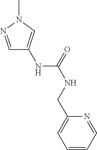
C1=NN(C)C=C1NC(NCC1=CC=CC=N1)=O
